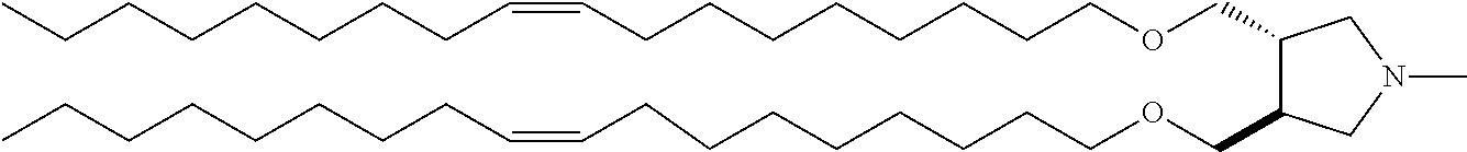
C1(COCCCCCCCCC=CCCCCCCCC)C(COCCCCCCCCC=CCCCCCCCC)CN(C)C1
